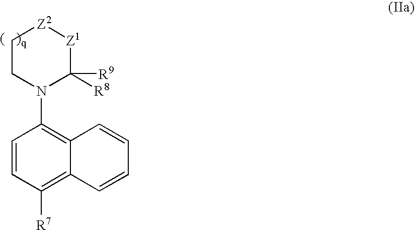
C1CN(C2=C3C(=C([R7])C=C2)C=CC=C3)C([R8])([R9])[Z1][Z2]1
